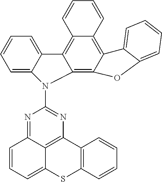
C1=CC=C2C(=C1)C1=C3C(=C4C(=C1N2C1=NC2=C5C(=N1)C=CC=C5SC1=C2C=CC=C1)OC1=CC=CC=C41)C=CC=C3
